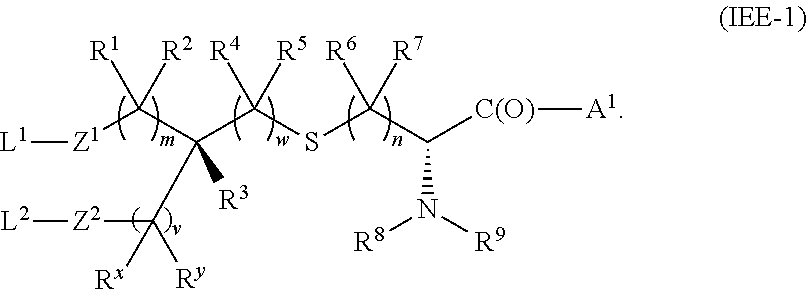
[L1][Z1]C(C(C(SC([R6])([R7])C([C(O)][A1])N([R8])[R9])([R4])[R5])(C([Rx])([Ry])[Z2][L2])[R3])([R1])[R2]
